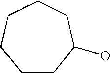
C1CC(O)CCCC1
